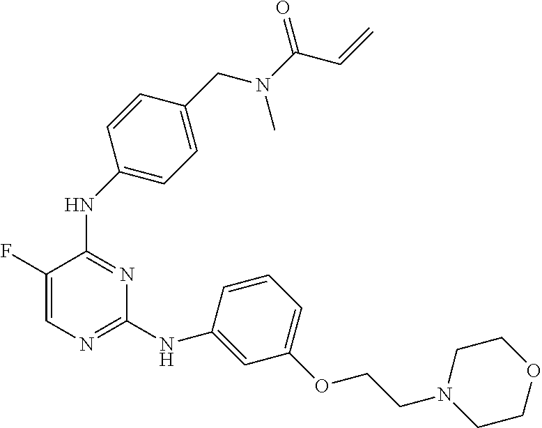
N(C1=NC=C(F)C(NC2=CC=C(CN(C(C=C)=O)C)C=C2)=N1)C1=CC(OCCN2CCOCC2)=CC=C1
